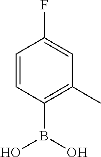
C1=CC(B(O)O)=C(C)C=C1F
